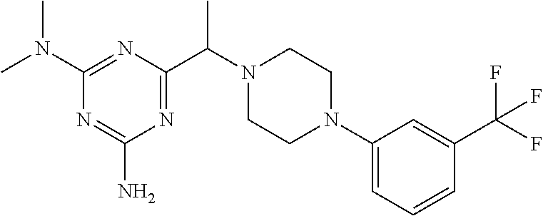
N1=C(C(C)N2CCN(C3=CC=CC(C(F)(F)F)=C3)CC2)N=C(N(C)C)N=C1N
